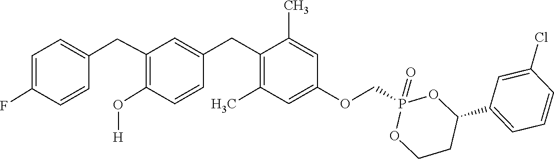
C1(C2=CC=CC(Cl)=C2)CCOP(COC2=CC(C)=C(CC3=CC(CC4=CC=C(F)C=C4)=C(O[H])C=C3)C(C)=C2)(=O)O1
